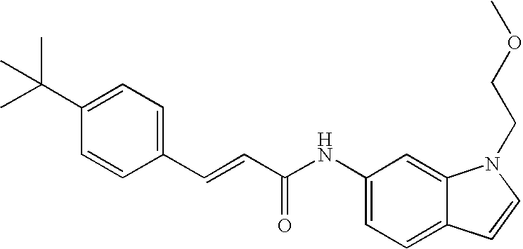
C(=CC(NC1=CC=C2C(=C1)N(CCOC)C=C2)=O)C1=CC=C(C(C)(C)C)C=C1
